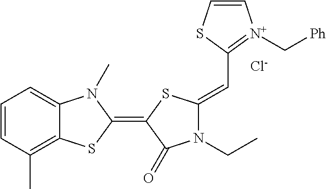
[Cl-].C1=CC(C)=C2C(=C1)N(C)C(=C1SC(=CC3=[N+](C[Ph])C=CS3)N(CC)C1=O)S2
